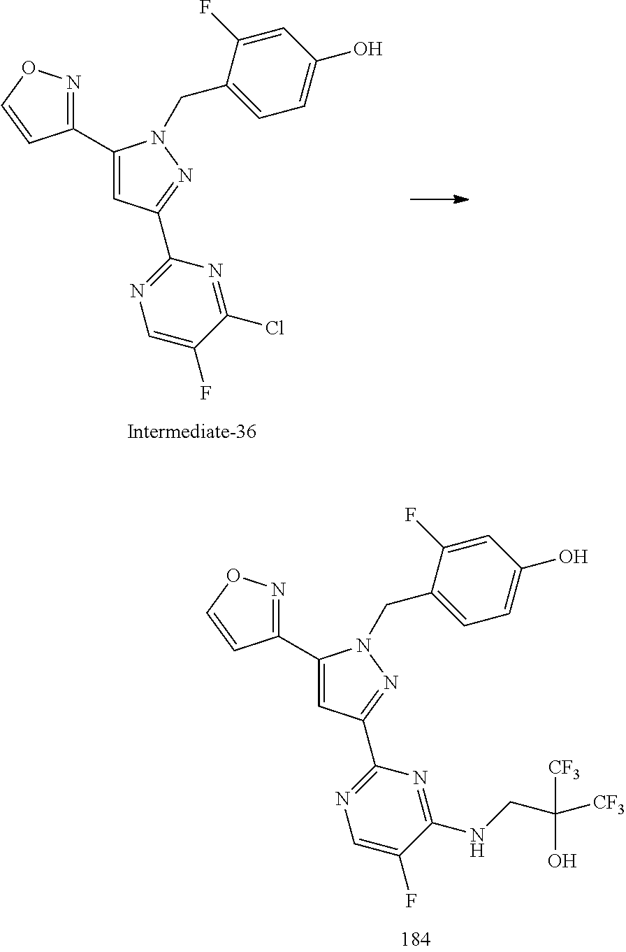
C1(C2=CC(C3=NC=C(F)C(Cl)=N3)=NN2CC2=CC=C(O)C=C2F)=NOC=C1.C1(C2=CC(C3=NC=C(F)C(NCC([CF3])([CF3])O)=N3)=NN2CC2=CC=C(O)C=C2F)=NOC=C1
